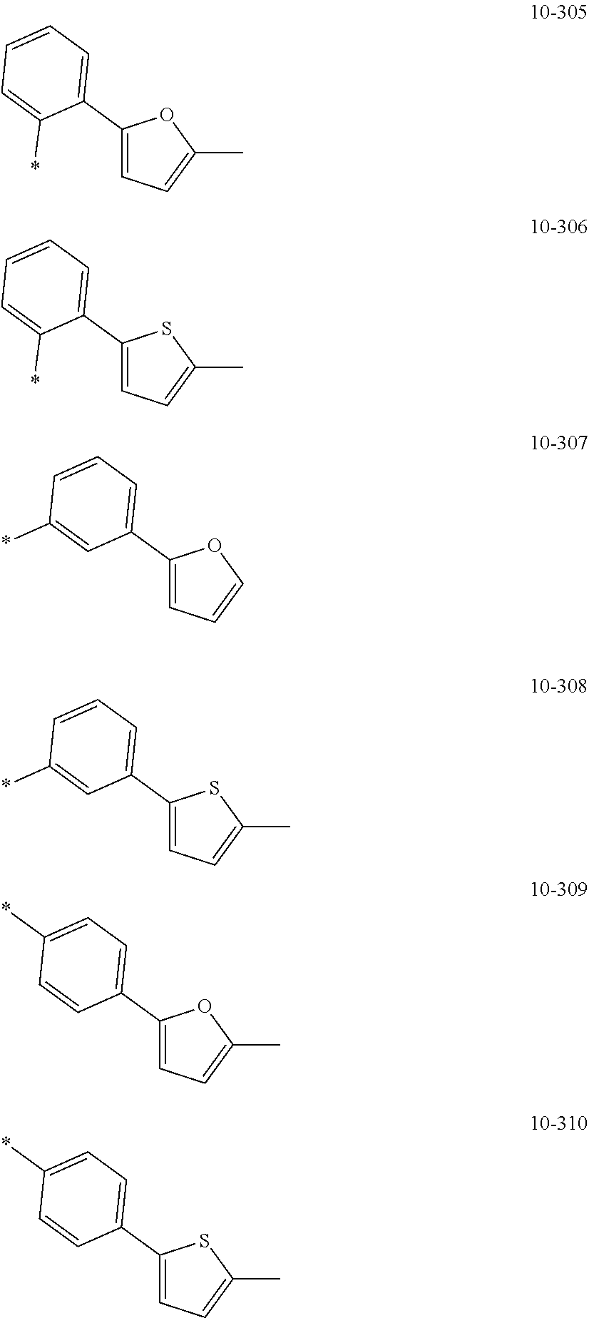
C1(C2=CC=CC=C2*)=CC=C(C)O1.C1(C2=CC=CC=C2*)=CC=C(C)S1.C1(C2=CC=CC(*)=C2)=CC=CO1.C1(C2=CC=CC(*)=C2)=CC=C(C)S1.C1(C2=CC=C(*)C=C2)=CC=C(C)O1.C1(C2=CC=C(*)C=C2)=CC=C(C)S1
